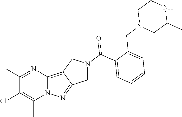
C1(C)=NC2=C3C(=NN2C(C)=C1Cl)CN(C(C1=CC=CC=C1CN1CC(C)NCC1)=O)C3
